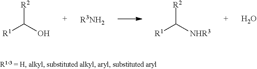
[R1]C(O)[R2].[R3NH2].[R1]C([NHR3])[R2].O
